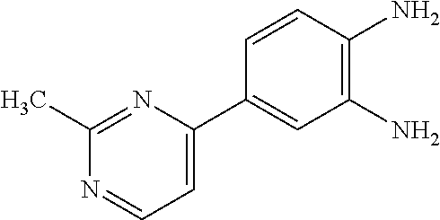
C1(C2=CC=NC(C)=N2)=CC(N)=C(N)C=C1
